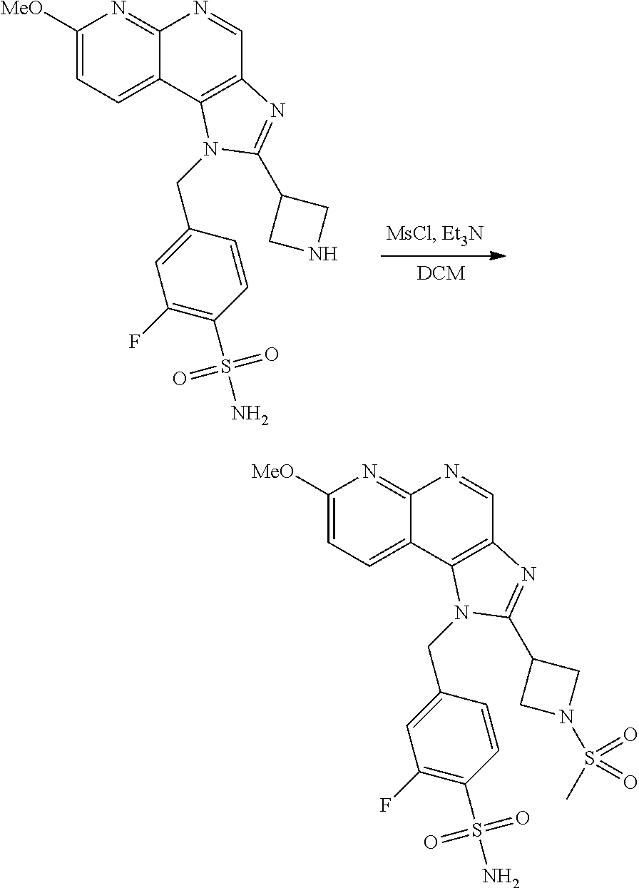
C1([MeO])=CC=C2C(=N1)N=CC1=C2N(CC2=CC(F)=C(S(N)(=O)=O)C=C2)C(C2CNC2)=N1.C1([MeO])=CC=C2C(=N1)N=CC1=C2N(CC2=CC(F)=C(S(N)(=O)=O)C=C2)C(C2CN(S(C)(=O)=O)C2)=N1
